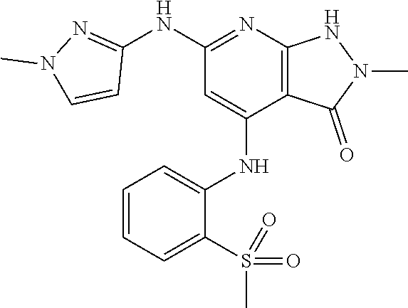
C1(NC2=NC3=C(C(NC4=CC=CC=C4S(C)(=O)=O)=C2)C(=O)N(C)N3)=NN(C)C=C1
